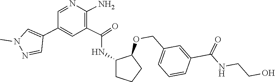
OCCNC(C1=CC(COC2C(NC(C3=C(N)N=CC(C4=CN(C)N=C4)=C3)=O)CCC2)=CC=C1)=O
